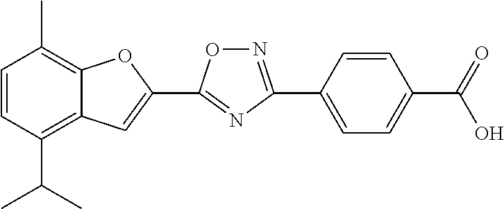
C1=CC(C(C)C)=C2C(=C1C)OC(C1=NC(C3=CC=C(C(=O)O)C=C3)=NO1)=C2
